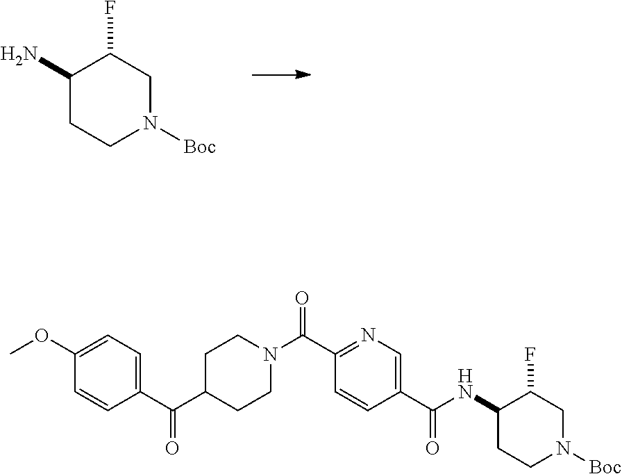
NC1CCN([Boc])CC1F.C1(C(N2CCC(C(C3=CC=C(OC)C=C3)=O)CC2)=O)=NC=C(C(NC2CCN([Boc])CC2F)=O)C=C1
